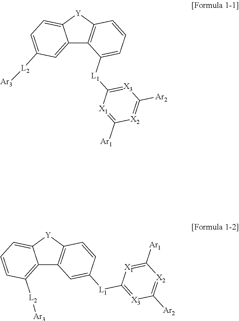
C12=CC([L2][Ar3])=CC=C1[Y]C1=C2C([L1]C2=[X3]C([Ar2])=[X2]C([Ar1])=[X1]2)=CC=C1.C12=C([L2][Ar3])C=CC=C1[Y]C1=C2C=C([L1]C2=[X3]C([Ar2])=[X2]C([Ar1])=[X1]2)C=C1
